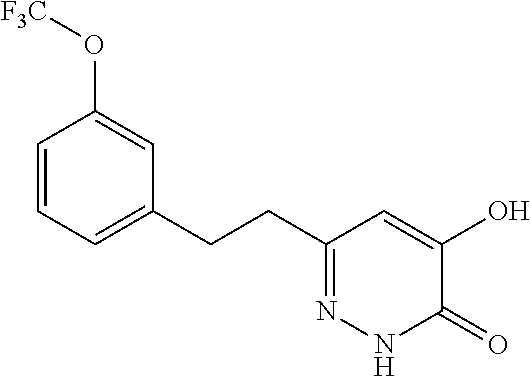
C1=CC=C(CCC2=NNC(=O)C(O)=C2)C=C1O[F3C]
